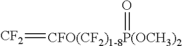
[CF2]=[CFO(CF2)1-8P(OCH3)2]=O
